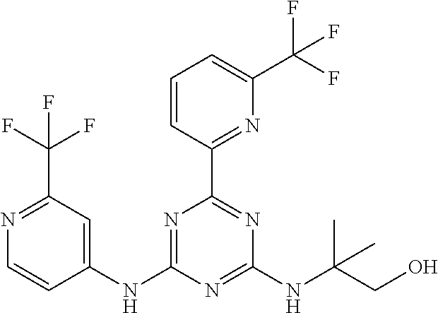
N1=C(NC2=CC(C(F)(F)F)=NC=C2)N=C(NC(CO)(C)C)N=C1C1=NC(C(F)(F)F)=CC=C1
